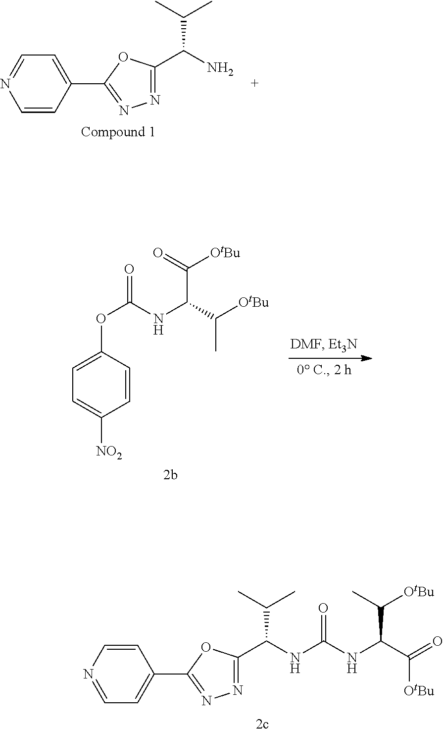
C(C(C)C)(N)C1=NN=C(C2=CC=NC=C2)O1.C(C(NC(=O)OC1=CC=C([NO2])C=C1)C(C)[OtBu])(=O)[OtBu].C1=CN=CC=C1C1=NN=C(C(NC(NC(C([OtBu])=O)C([OtBu])C)=O)C(C)C)O1
